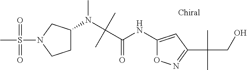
C(C(NC1=CC(C(CO)(C)C)=NO1)=O)(N(C)C1CCN(S(C)(=O)=O)C1)(C)C
